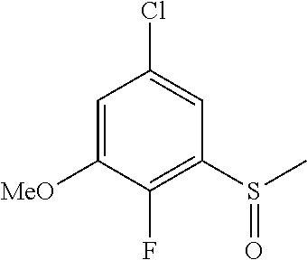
C1=C([MeO])C(F)=C(S(C)=O)C=C1Cl
